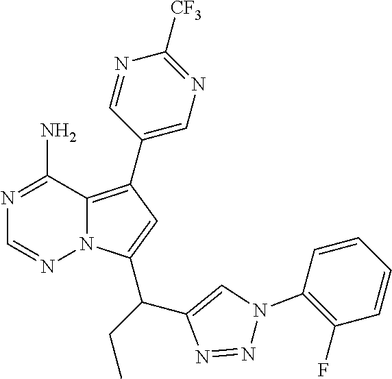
N1=C(N)C2=C(C3=CN=C([CF3])N=C3)C=C(C(CC)C3=CN(C4=C(F)C=CC=C4)N=N3)N2N=C1
